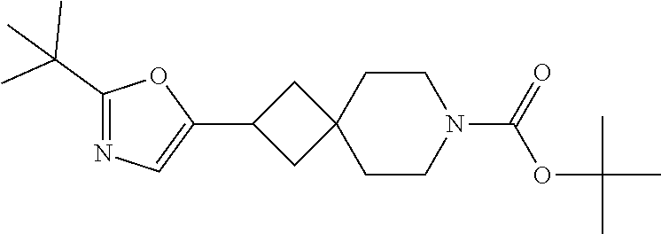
O=C(N1CCC2(CC(C3=CN=C(C(C)(C)C)O3)C2)CC1)OC(C)(C)C
